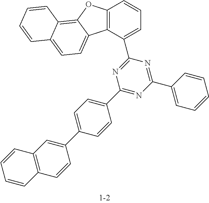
C1(C2=CC=CC=C2)=NC(C2=CC=CC3=C2C2=CC=C4C(=C2O3)C=CC=C4)=NC(C2=CC=C(C3=CC4=C(C=C3)C=CC=C4)C=C2)=N1
